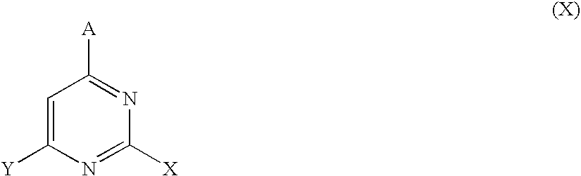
C1=C([Y])N=C([X])N=C1[A]
